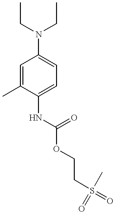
C1=C(C)C(NC(OCCS(=O)(C)=O)=O)=CC=C1N(CC)CC
